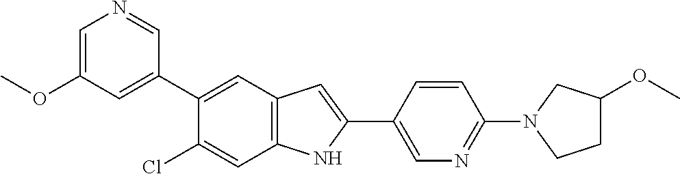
C1=C(OC)C=C(C2=CC3=C(C=C2Cl)NC(C2=CN=C(N4CCC(OC)C4)C=C2)=C3)C=N1
